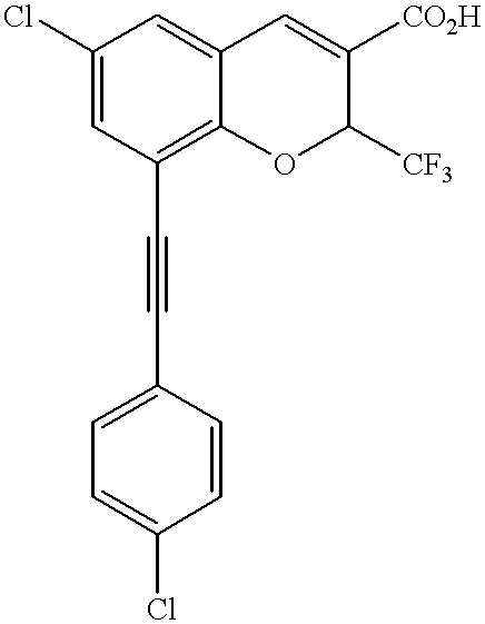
C12=C(C#CC3=CC=C(Cl)C=C3)C=C(Cl)C=C1C=C([CO2H])C([CF3])O2
